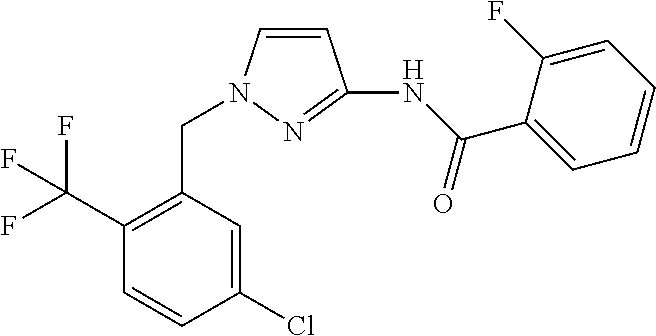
C1=CN(CC2=C(C(F)(F)F)C=CC(Cl)=C2)N=C1NC(C1=CC=CC=C1F)=O
